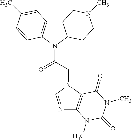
C12C3=C(N(C(CN4C5=C(N=C4)N(C)C(=O)N(C)C5=O)=O)C1CCN(C)C2)C=CC(C)=C3
